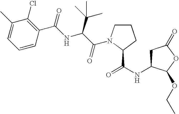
C1C(NC(=O)C2N(C(C(NC(C3=C(Cl)C(C)=CC=C3)=O)C(C)(C)C)=O)CCC2)C(OCC)OC1=O
